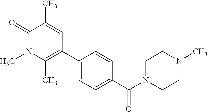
C1(=O)N(C)C(C)=C(C2=CC=C(C(N3CCN(C)CC3)=O)C=C2)C=C1C
